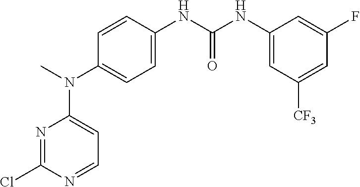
C1=CC(NC(NC2=CC([CF3])=CC(F)=C2)=O)=CC=C1N(C)C1=CC=NC(Cl)=N1
